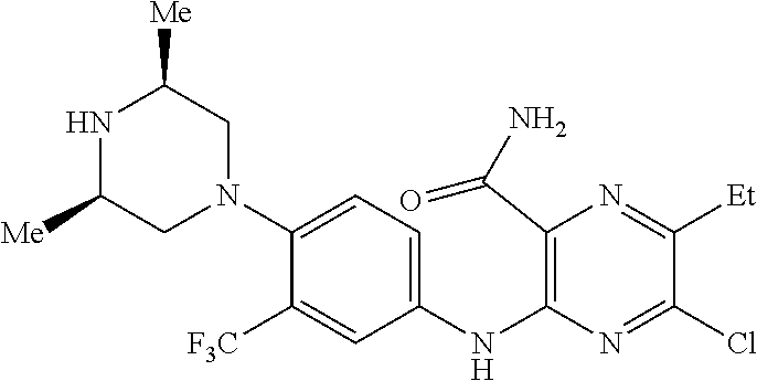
C1(NC2=C(C(N)=O)N=C([Et])C(Cl)=N2)=CC=C(N2CC([Me])NC([Me])C2)C([F3C])=C1
